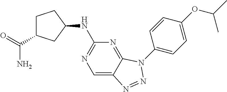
C1=C2C(=NC(NC3CCC(C(N)=O)C3)=N1)N(C1=CC=C(OC(C)C)C=C1)N=N2
